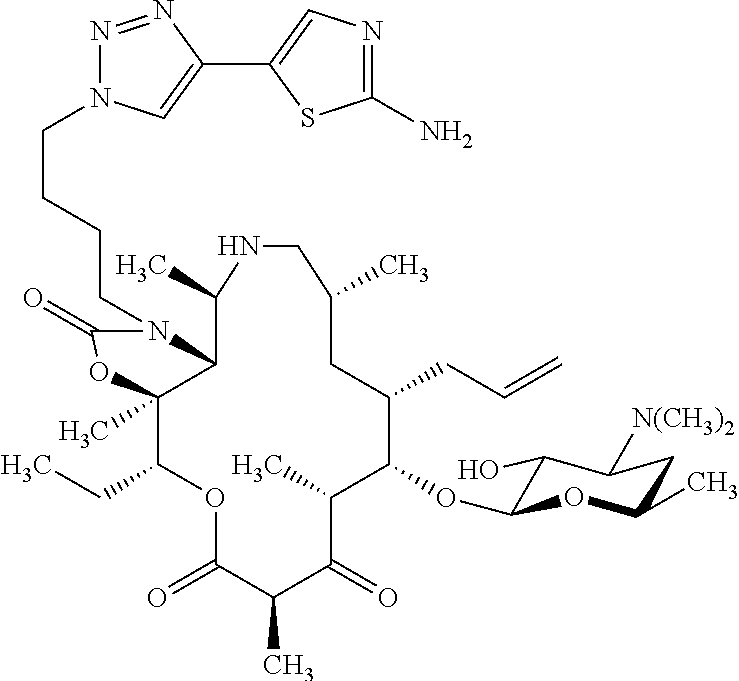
C12C(C)(C(CC)OC(=O)C(C)C(=O)C(C)C(OC3C(O)C([N(CH3)2])CC(C)O3)C(CC=C)CC(C)CNC1C)OC(=O)N2CCCCN1N=NC(C2=CN=C(N)S2)=C1
